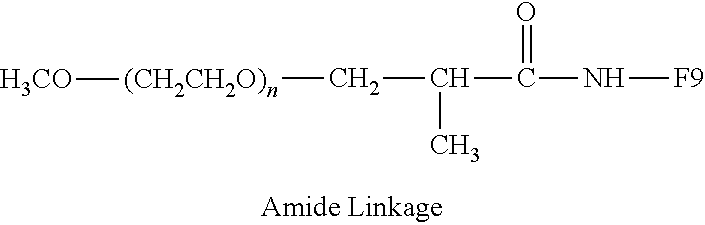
N(C(=O)C(C)C[(CH2CH2O)n][H3CO])[F9]
